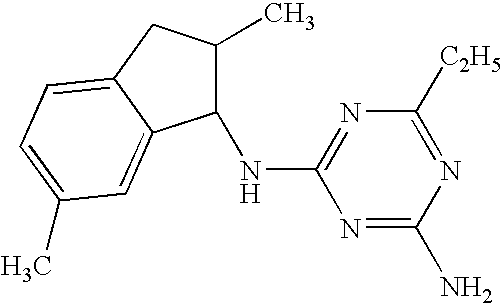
N1=C(N)N=C([C2H5])N=C1NC1C(C)CC2=CC=C(C)C=C12
